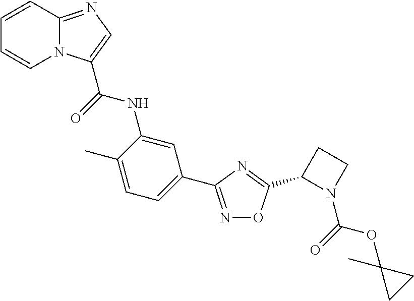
N1=C(C2=CC=C(C)C(NC(=O)C3=CN=C4N3C=CC=C4)=C2)N=C(C2N(C(OC3(C)CC3)=O)CC2)O1
